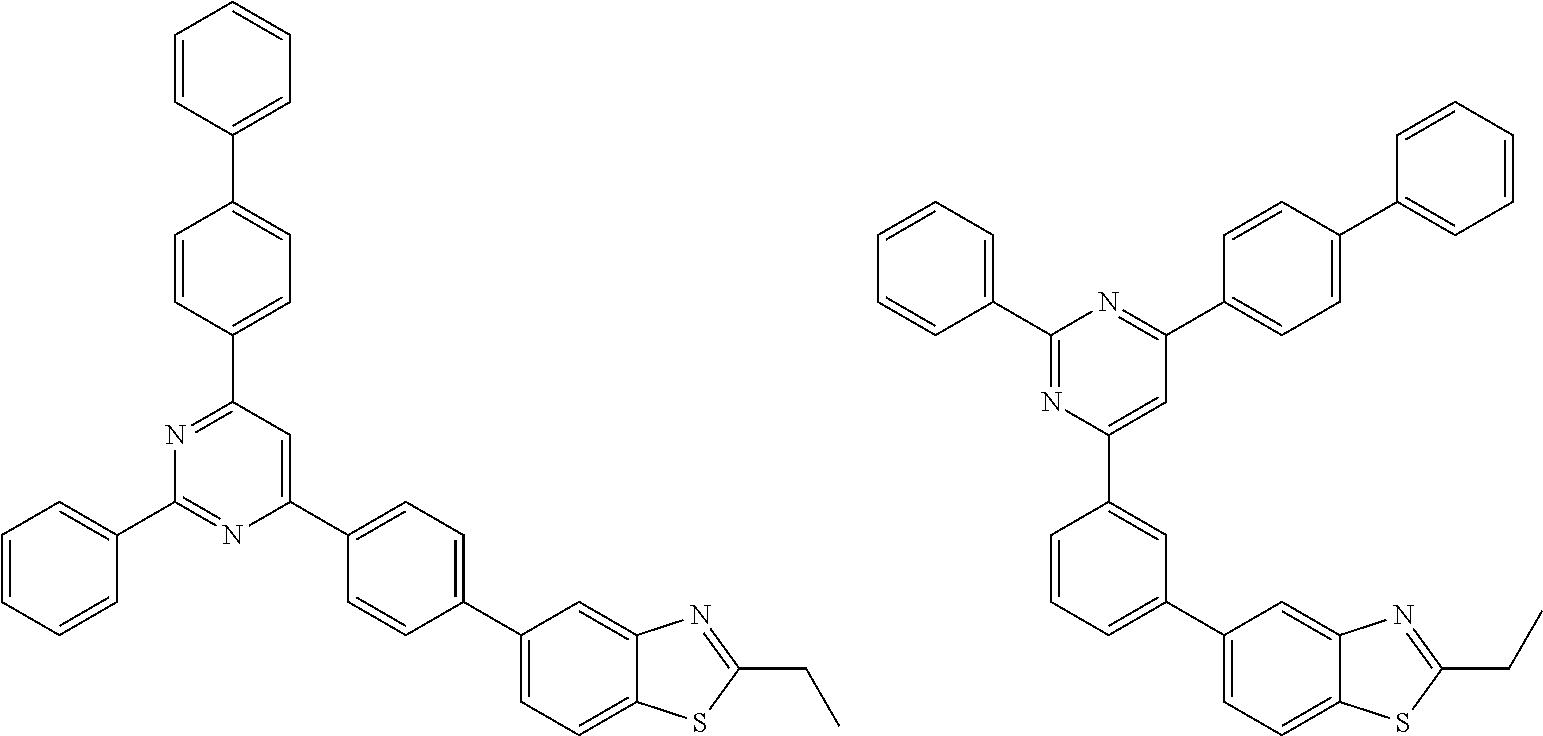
C1(C2=CC=C(C3=CC(C4=CC=C(C5=CC=CC=C5)C=C4)=NC(C4=CC=CC=C4)=N3)C=C2)=CC=C2C(=C1)N=C(CC)S2.C1(C2=CC=CC(C3=CC(C4=CC=C(C5=CC=CC=C5)C=C4)=NC(C4=CC=CC=C4)=N3)=C2)=CC=C2C(=C1)N=C(CC)S2
